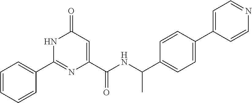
C1=CC=CC(C2=NC(C(=O)NC(C)C3=CC=C(C4=CC=NC=C4)C=C3)=CC(=O)N2)=C1
